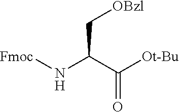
[Fmoc]NC(C([Ot-Bu])=O)C[OBzl]
